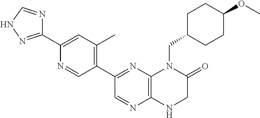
C12=C(N=C(C3=C(C)C=C(C4=NNC=N4)N=C3)C=N1)N(CC1CCC(OC)CC1)C(=O)CN2
